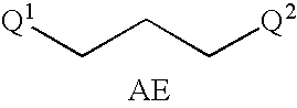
[Q1]CCC[Q2].[AE]
